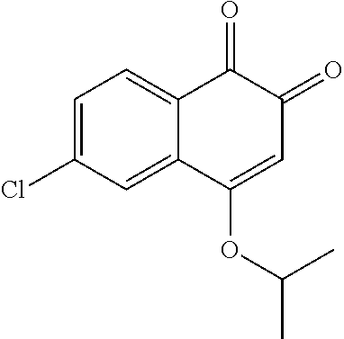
C1=C(Cl)C=C2C(=C1)C(=O)C(=O)C=C2OC(C)C
